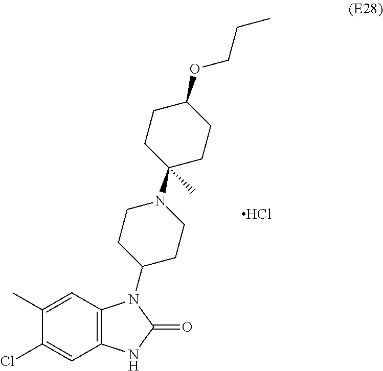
C1(C)=CC2=C(C=C1Cl)NC(=O)N2C1CCN(C2(C)CCC(OCCC)CC2)CC1.Cl
